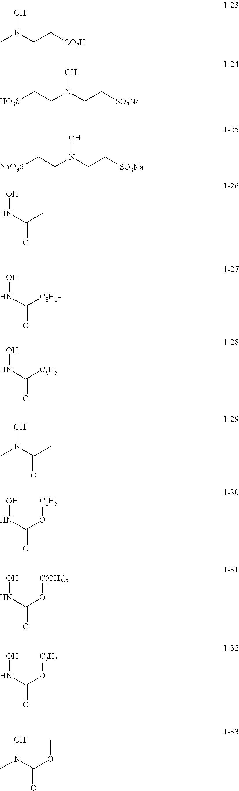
ON(C)CC[CO2H].ON(CC[HO3S])CC[SO3Na].ON(CC[NaO3S])CC[SO3Na].ONC(=O)C.ONC(=O)[C8H17].ONC(=O)[C6H5].ON(C(=O)C)C.ONC(=O)O[C2H5].ONC(=O)O[C(CH3)3].ONC(=O)O[C6H5].ON(C(=O)OC)C
